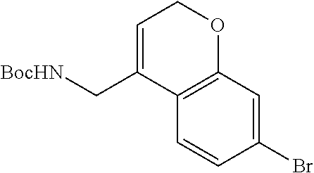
C1=CC(Br)=CC2=C1C(C[BocHN])=CCO2
